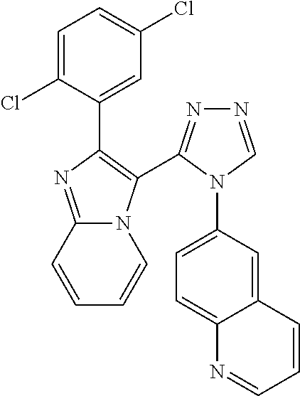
C1=C(Cl)C(C2=C(C3=NN=CN3C3=CC=C4C(=C3)C=CC=N4)N3C(=N2)C=CC=C3)=CC(Cl)=C1
